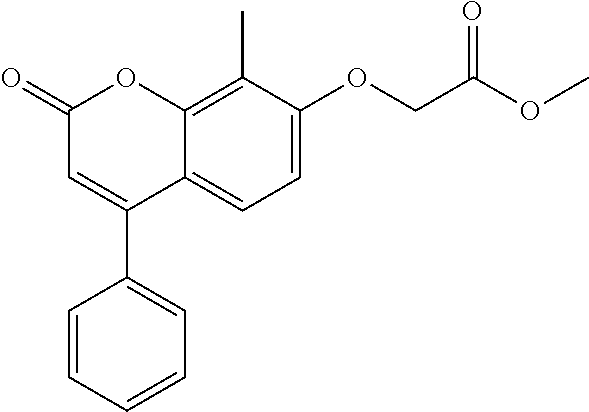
C12=C(C)C(OCC(OC)=O)=CC=C1C(C1=CC=CC=C1)=CC(=O)O2
